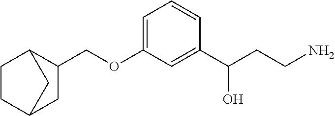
C1CC2CC(COC3=CC=CC(C(CCN)O)=C3)C1C2
